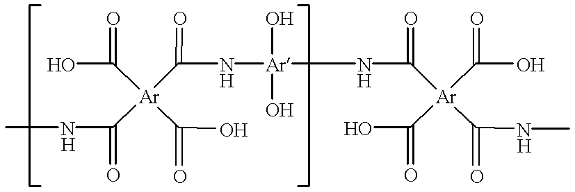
OC([Ar](C(O)=O)(C(N[Ar](O)(O)NC([Ar](C(NC)=O)(C(O)=O)C(O)=O)=O)=O)C(NC)=O)=O
